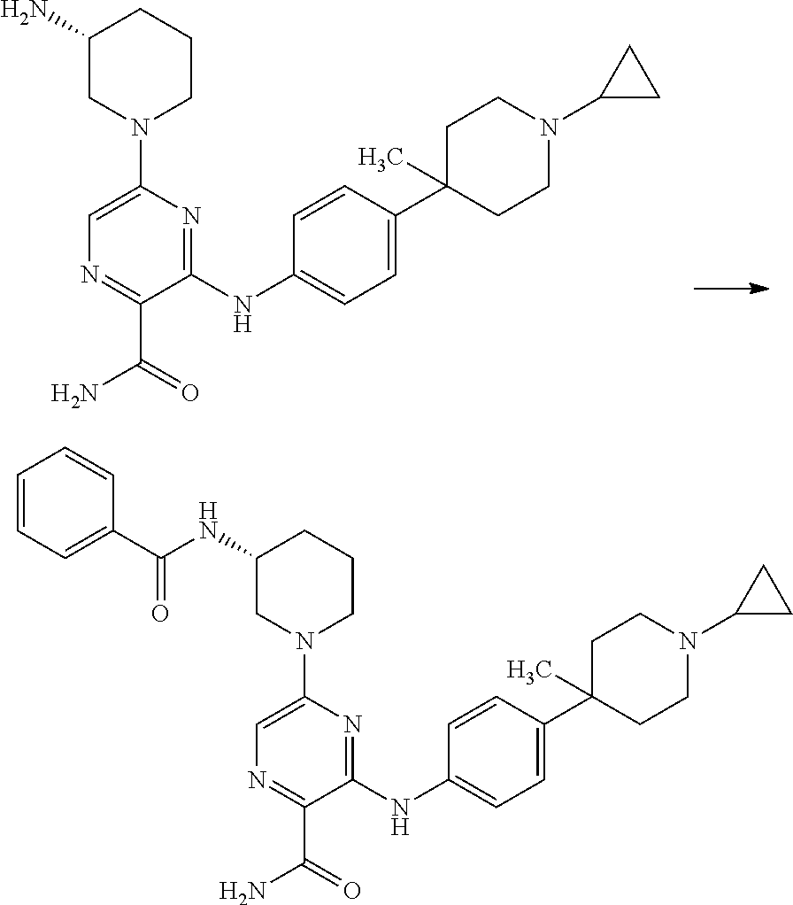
C1(N)CN(C2=CN=C(C(=O)N)C(NC3=CC=C(C4(C)CCN(C5CC5)CC4)C=C3)=N2)CCC1.C1(NC(C2=CC=CC=C2)=O)CN(C2=CN=C(C(=O)N)C(NC3=CC=C(C4(C)CCN(C5CC5)CC4)C=C3)=N2)CCC1
